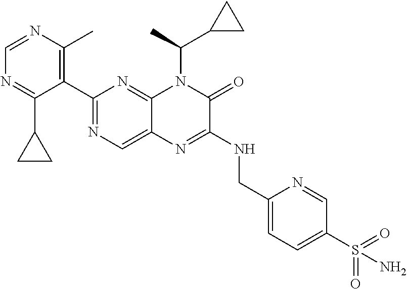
C1(C2=NC=C3C(=N2)N(C(C2CC2)C)C(=O)C(NCC2=CC=C(S(=O)(=O)N)C=N2)=N3)=C(C)N=CN=C1C1CC1
